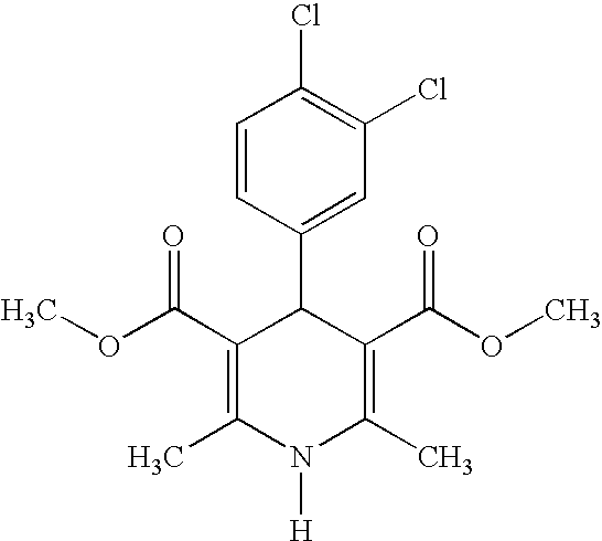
C1(C(OC)=O)=C(C)N([H])C(C)=C(C(OC)=O)C1C1=CC(Cl)=C(Cl)C=C1
